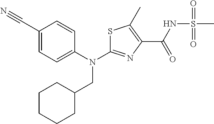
S1C(N(C2=CC=C(C#N)C=C2)CC2CCCCC2)=NC(C(NS(C)(=O)=O)=O)=C1C
